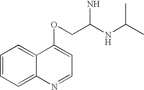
C1=CC=C2C(=C1)C(OCC(NC(C)C)N)=CC=N2
